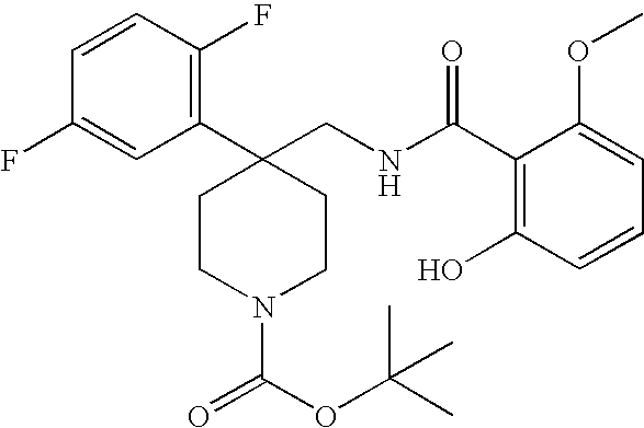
C1CC(C2=C(F)C=CC(F)=C2)(CNC(C2=C(O)C=CC=C2OC)=O)CCN1C(=O)OC(C)(C)C
